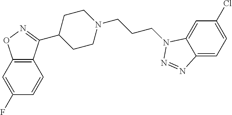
C12=C(C=C(F)C=C1)ON=C2C1CCN(CCCN2C3=CC(Cl)=CC=C3N=N2)CC1
